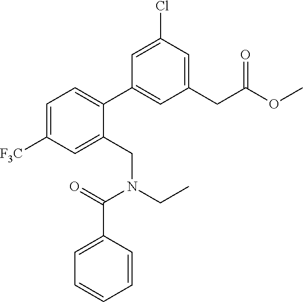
C1=C([F3C])C=C(CN(CC)C(=O)C2=CC=CC=C2)C(C2=CC(CC(=O)OC)=CC(Cl)=C2)=C1
